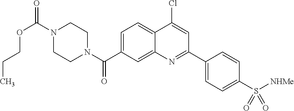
N1(C(OCCC)=O)CCN(C(=O)C2=CC=C3C(=C2)N=C(C2=CC=C(S([NHMe])(=O)=O)C=C2)C=C3Cl)CC1
